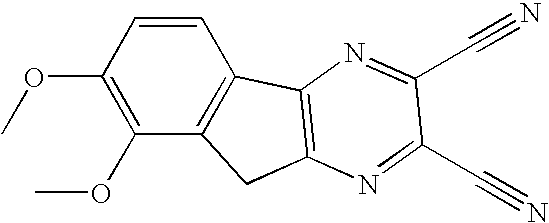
C1(OC)=C(OC)C=CC2=C1CC1=C2N=C(C#N)C(C#N)=N1
